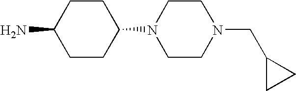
C1CC(N2CCN(CC3CC3)CC2)CCC1N
